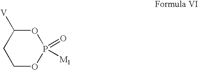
O1C([V])CCOP1(=O)[M1]
